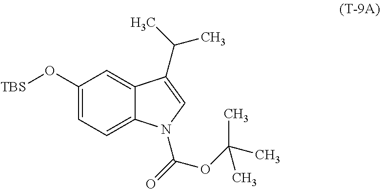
C1(O[TBS])=CC=C2C(=C1)C(C(C)C)=CN2C(=O)OC(C)(C)C
